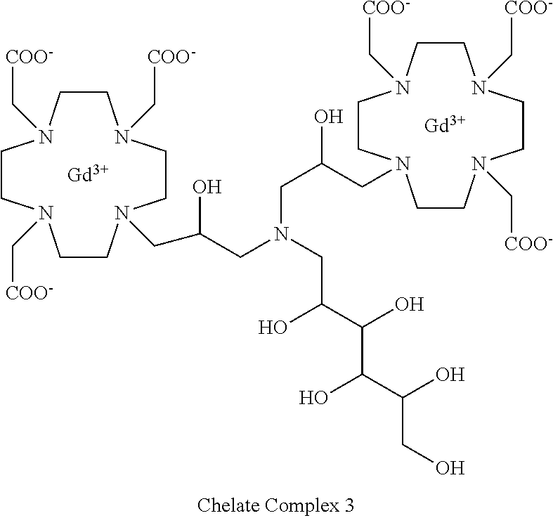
[Gd].C1CN(C[COO-])CCN(C[COO-])CCN(CC(O)CN(CC(O)C(C(O)C(CO)O)O)CC(CN2CCN(C[COO-])CCN(C[COO-])CCN(C[COO-])CC2)O)CCN1C[COO-].[Gd]
